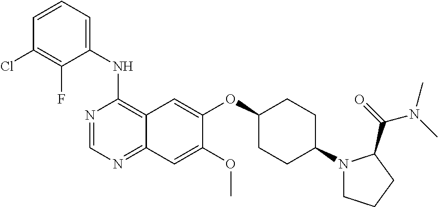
C1=CC=C(NC2=C3C(=NC=N2)C=C(OC)C(OC2CCC(N4CCCC4C(=O)N(C)C)CC2)=C3)C(F)=C1Cl
